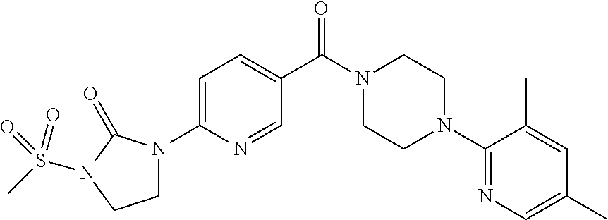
C1=C(N2CCN(S(C)(=O)=O)C2=O)N=CC(C(N2CCN(C3=NC=C(C)C=C3C)CC2)=O)=C1
